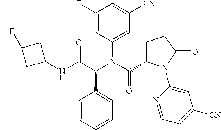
C1(F)=CC(N(C(=O)C2CCC(=O)N2C2=CC([CN])=CC=N2)C(C(NC2CC(F)(F)C2)=O)C2=CC=CC=C2)=CC([CN])=C1
